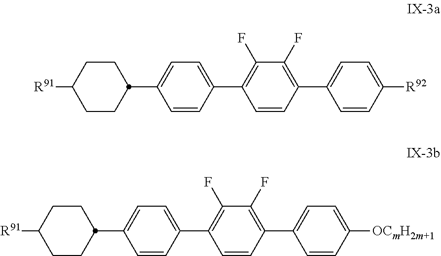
[R91]C1CCC(C2=CC=C(C3=C(F)C(F)=C(C4=CC=C([R92])C=C4)C=C3)C=C2)CC1.[R91]C1CCC(C2=CC=C(C3=C(F)C(F)=C(C4=CC=C([OCmH2m+1])C=C4)C=C3)C=C2)CC1
